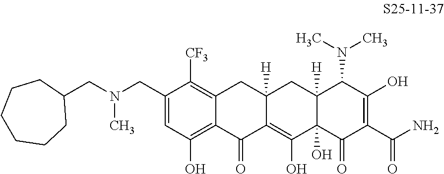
C1(CN(CC2CCCCCC2)C)=CC(O)=C2C(=C1[CF3])CC1([H])C(=C(O)C3(O)C([H])(C1)C(N(C)C)C(O)=C(C(N)=O)C3=O)C2=O
